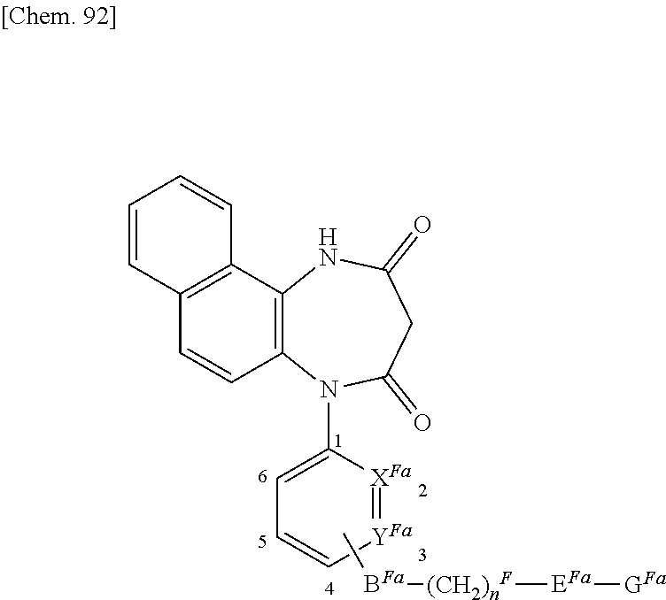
C12=C(C3=C(C=C1)C=CC=C3)NC(=O)CC(=O)N2C1=CC=C[YFa]=[XFa]1.C[BFa][(CH2)nF][EFa][GFa]
